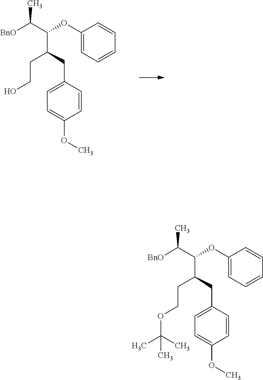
C1=CC(CC(C(C([BnO])C)OC2=CC=CC=C2)CCO)=CC=C1OC.C1=CC(CC(C(C([BnO])C)OC2=CC=CC=C2)CCOC(C)(C)C)=CC=C1OC
